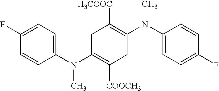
C1=CC(N(C2=C([COOCH3])CC(N(C3=CC=C(F)C=C3)C)=C([H3COOC])C2)C)=CC=C1F
